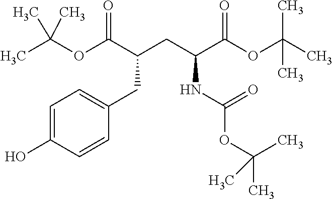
C(OC(C(CC(C(OC(C)(C)C)=O)NC(OC(C)(C)C)=O)CC1=CC=C(O)C=C1)=O)(C)(C)C
